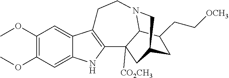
C1(OC)=C(OC)C=C2C(=C1)C1=C(N2)C2([CO2CH3])C3N(CC1)CC(C2)CC3CC[OCH3]
